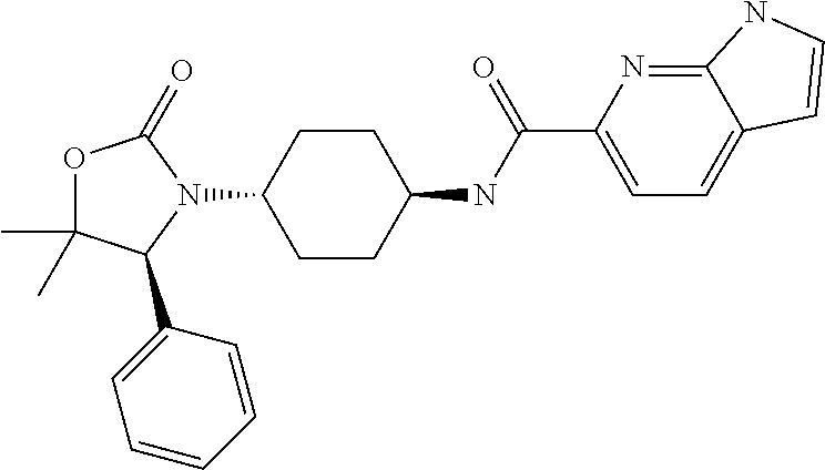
O1C(C)(C)C(C2=CC=CC=C2)N(C2CCC(NC(C3=CC=C4C(=N3)NC=C4)=O)CC2)C1=O
